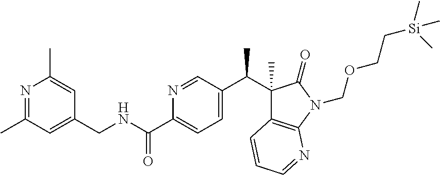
N1=CC(C(C2(C)C3=C(N(COCC[Si](C)(C)C)C2=O)N=CC=C3)C)=CC=C1C(NCC1=CC(C)=NC(C)=C1)=O
